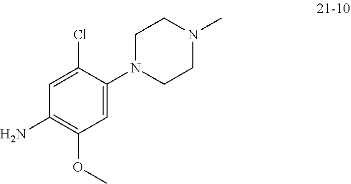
C1CN(C2=CC(OC)=C(N)C=C2Cl)CCN1C
